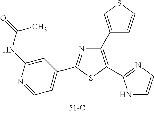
C1(C2=CSC=C2)=C(C2=NC=CN2)SC(C2=CC=NC(NC(=O)C)=C2)=N1
